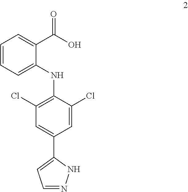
C1=CC=C(NC2=C(Cl)C=C(C3=CC=NN3)C=C2Cl)C(C(O)=O)=C1
